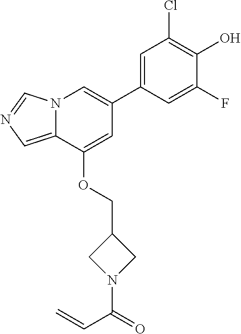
C1=C(C2=CN3C(=CN=C3)C(OCC3CN(C(=O)C=C)C3)=C2)C=C(F)C(O)=C1Cl
